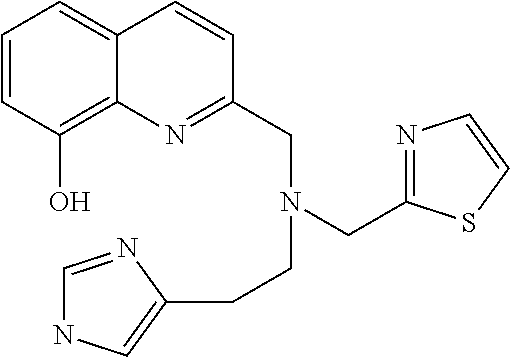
C1=CC(O)=C2C(=C1)C=CC(CN(CCC1=CNC=N1)CC1=NC=CS1)=N2
